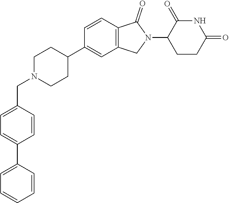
C1N(CC2=CC=C(C3=CC=CC=C3)C=C2)CCC(C2=CC3=C(C=C2)C(=O)N(C2CCC(=O)NC2=O)C3)C1
